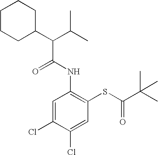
N(C1=C(SC(C(C)(C)C)=O)C=C(Cl)C(Cl)=C1)C(C(C1CCCCC1)C(C)C)=O
